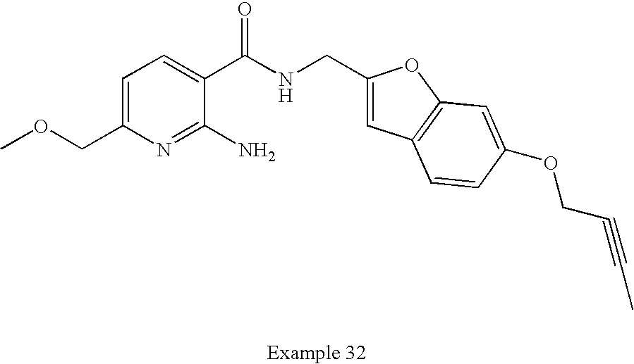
C1=C(COC)N=C(N)C(C(NCC2=CC3=C(O2)C=C(OCC#CC)C=C3)=O)=C1
